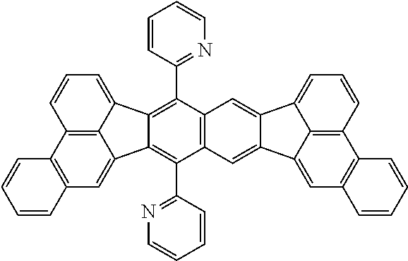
C12=C3C(=CC=C1)C1=C(C4=NC=CC=C4)C4=C(C(C5=NC=CC=C5)=C1C3=CC1=C2C=CC=C1)C=C1C(=C4)C2=CC=CC3=C2C1=CC1=C3C=CC=C1
